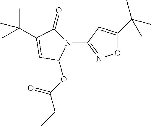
CC(C)(C)C1=CC(N2C(OC(CC)=O)C=C(C(C)(C)C)C2=O)=NO1
